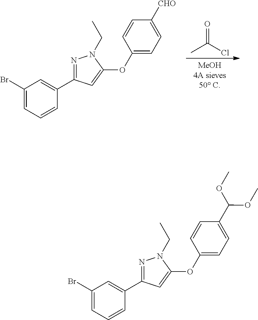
C1(Br)=CC=CC(C2=NN(CC)C(OC3=CC=C([CHO])C=C3)=C2)=C1.O=C(Cl)C.C1(Br)=CC=CC(C2=NN(CC)C(OC3=CC=C(C(OC)OC)C=C3)=C2)=C1
